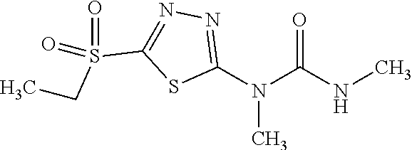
C1(N(C(=O)NC)C)=NN=C(S(CC)(=O)=O)S1
